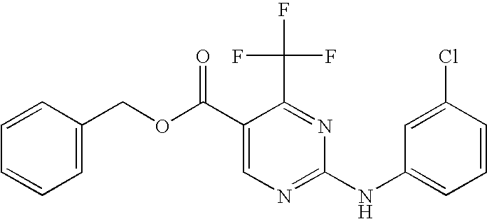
C1=CC(COC(C2=CN=C(NC3=CC=CC(Cl)=C3)N=C2C(F)(F)F)=O)=CC=C1
